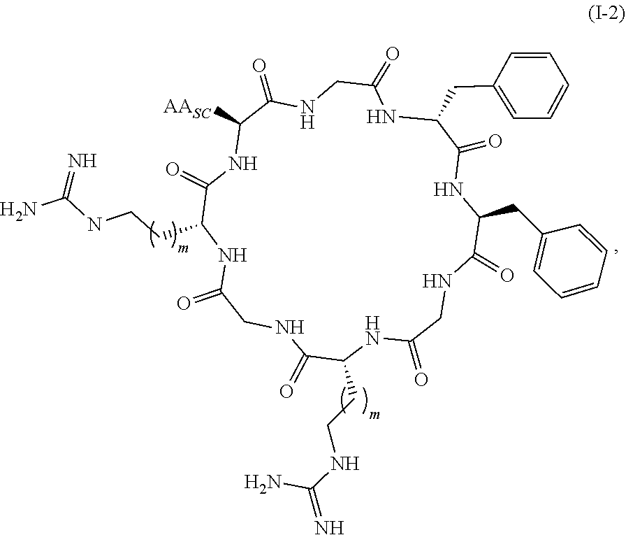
NC(=N)NCCC1NC(=O)CNC(=O)C(CCNC(N)=N)NC(=O)CNC(=O)C(CC2=CC=CC=C2)NC(=O)C(CC2=CC=CC=C2)NC(=O)CNC(=O)C([AASC])NC1=O
